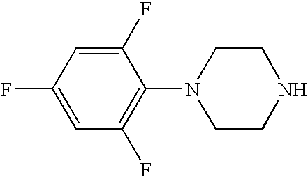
C1(F)=CC(F)=CC(F)=C1N1CCNCC1
